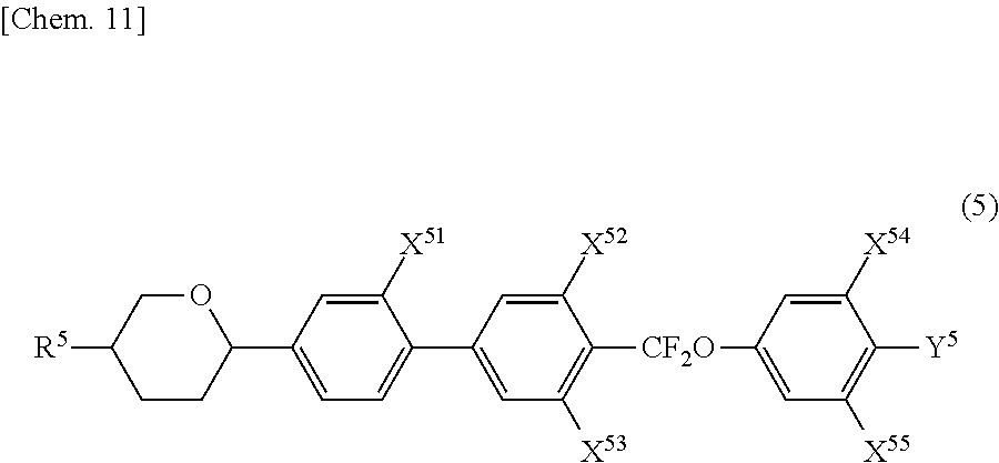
C1CC(C2=CC=C(C3=CC([X53])=C([CF2O]C4=CC([X55])=C([Y5])C([X54])=C4)C([X52])=C3)C([X51])=C2)OCC1[R5]
